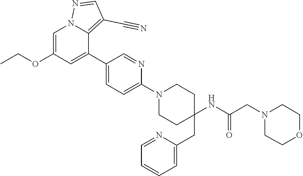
C1=C(OCC)C=C(C2=CC=C(N3CCC(CC4=CC=CC=N4)(NC(=O)CN4CCOCC4)CC3)N=C2)C2=C(C#N)C=NN12
